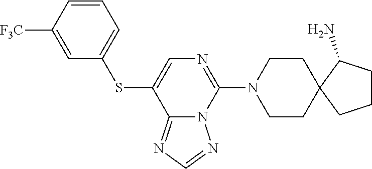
C1CN(C2=NC=C(SC3=CC=CC([F3C])=C3)C3=NC=NN23)CCC12CCCC2N
